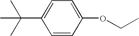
C1=CC(OCC)=CC=C1C(C)(C)C
